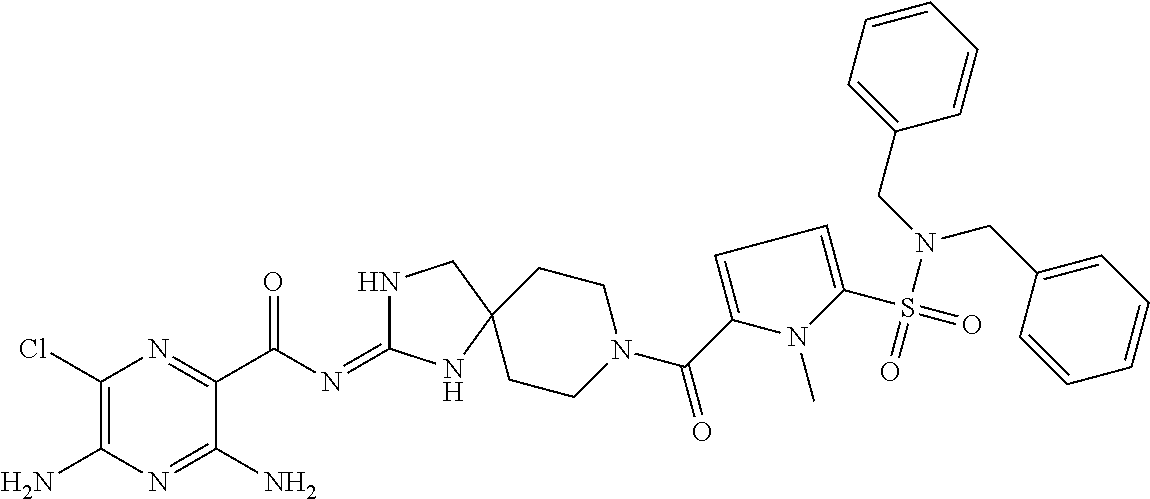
C1(Cl)=C(N)N=C(N)C(C(=O)N=C2NCC3(N2)CCN(C(=O)C2=CC=C(S(=O)(N(CC4=CC=CC=C4)CC4=CC=CC=C4)=O)N2C)CC3)=N1
